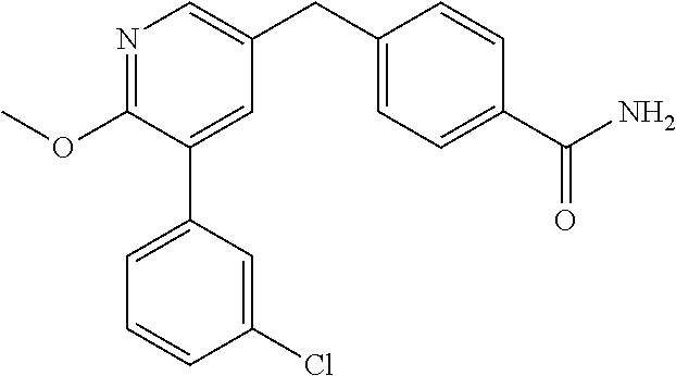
N1=C(OC)C(C2=CC=CC(Cl)=C2)=CC(CC2=CC=C(C(N)=O)C=C2)=C1
